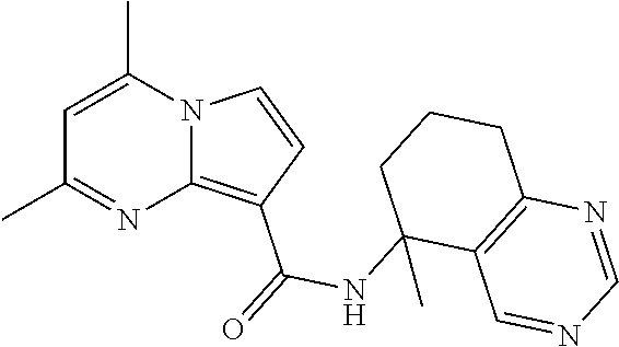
C1=C(C)N2C(=C(C(=O)NC3(C)C4=C(CCC3)N=CN=C4)C=C2)N=C1C
